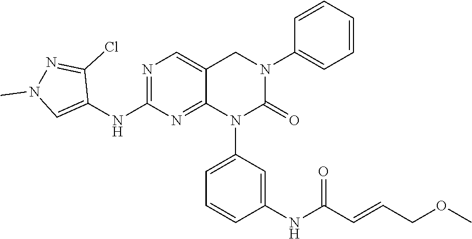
C1(N2C(=O)N(C3=CC=CC=C3)CC3=CN=C(NC4=CN(C)N=C4Cl)N=C23)=CC=CC(NC(C=CCOC)=O)=C1
